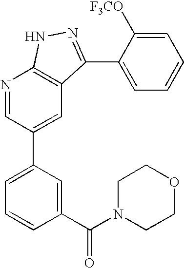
N1=CC(C2=CC=CC(C(N3CCOCC3)=O)=C2)=CC2=C1NN=C2C1=CC=CC=C1[F3CO]
